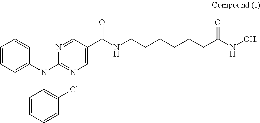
C1=CC=C(N(C2=NC=C(C(NCCCCCCC(N[OH])=O)=O)C=N2)C2=C(Cl)C=CC=C2)C=C1
